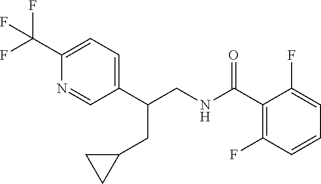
C1(C(CNC(=O)C2=C(F)C=CC=C2F)CC2CC2)=CC=C(C(F)(F)F)N=C1
